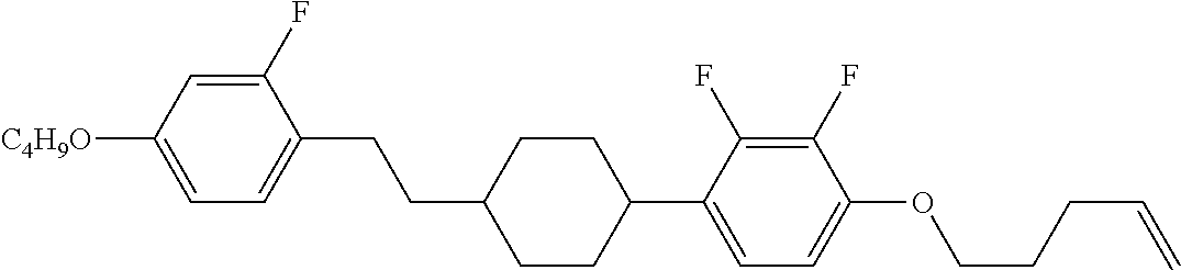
C1(F)=CC([C4H9O])=CC=C1CCC1CCC(C2=CC=C(OCCCC=C)C(F)=C2F)CC1
